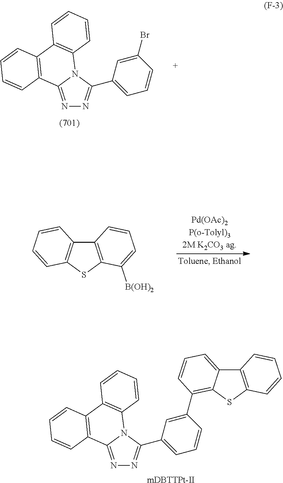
N1=C2N(C(C3=CC=CC(Br)=C3)=N1)C1=C(C3=C2C=CC=C3)C=CC=C1.C12=C(SC3=C1C=CC=C3)C([B(OH)2])=CC=C2.[mDBTTPt-II].N1=C2N(C(C3=CC=CC(C4=C5C(=CC=C4)C4=C(S5)C=CC=C4)=C3)=N1)C1=C(C3=C2C=CC=C3)C=CC=C1
